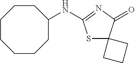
C1CCCCC(NC2=NC(=O)C3(S2)CCC3)CC1
